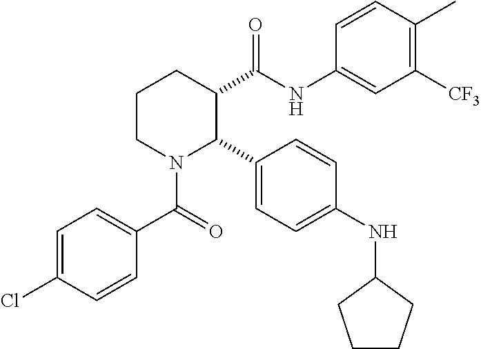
C1CN(C(C2=CC=C(Cl)C=C2)=O)C(C2=CC=C(NC3CCCC3)C=C2)C(C(NC2=CC([CF3])=C(C)C=C2)=O)C1
